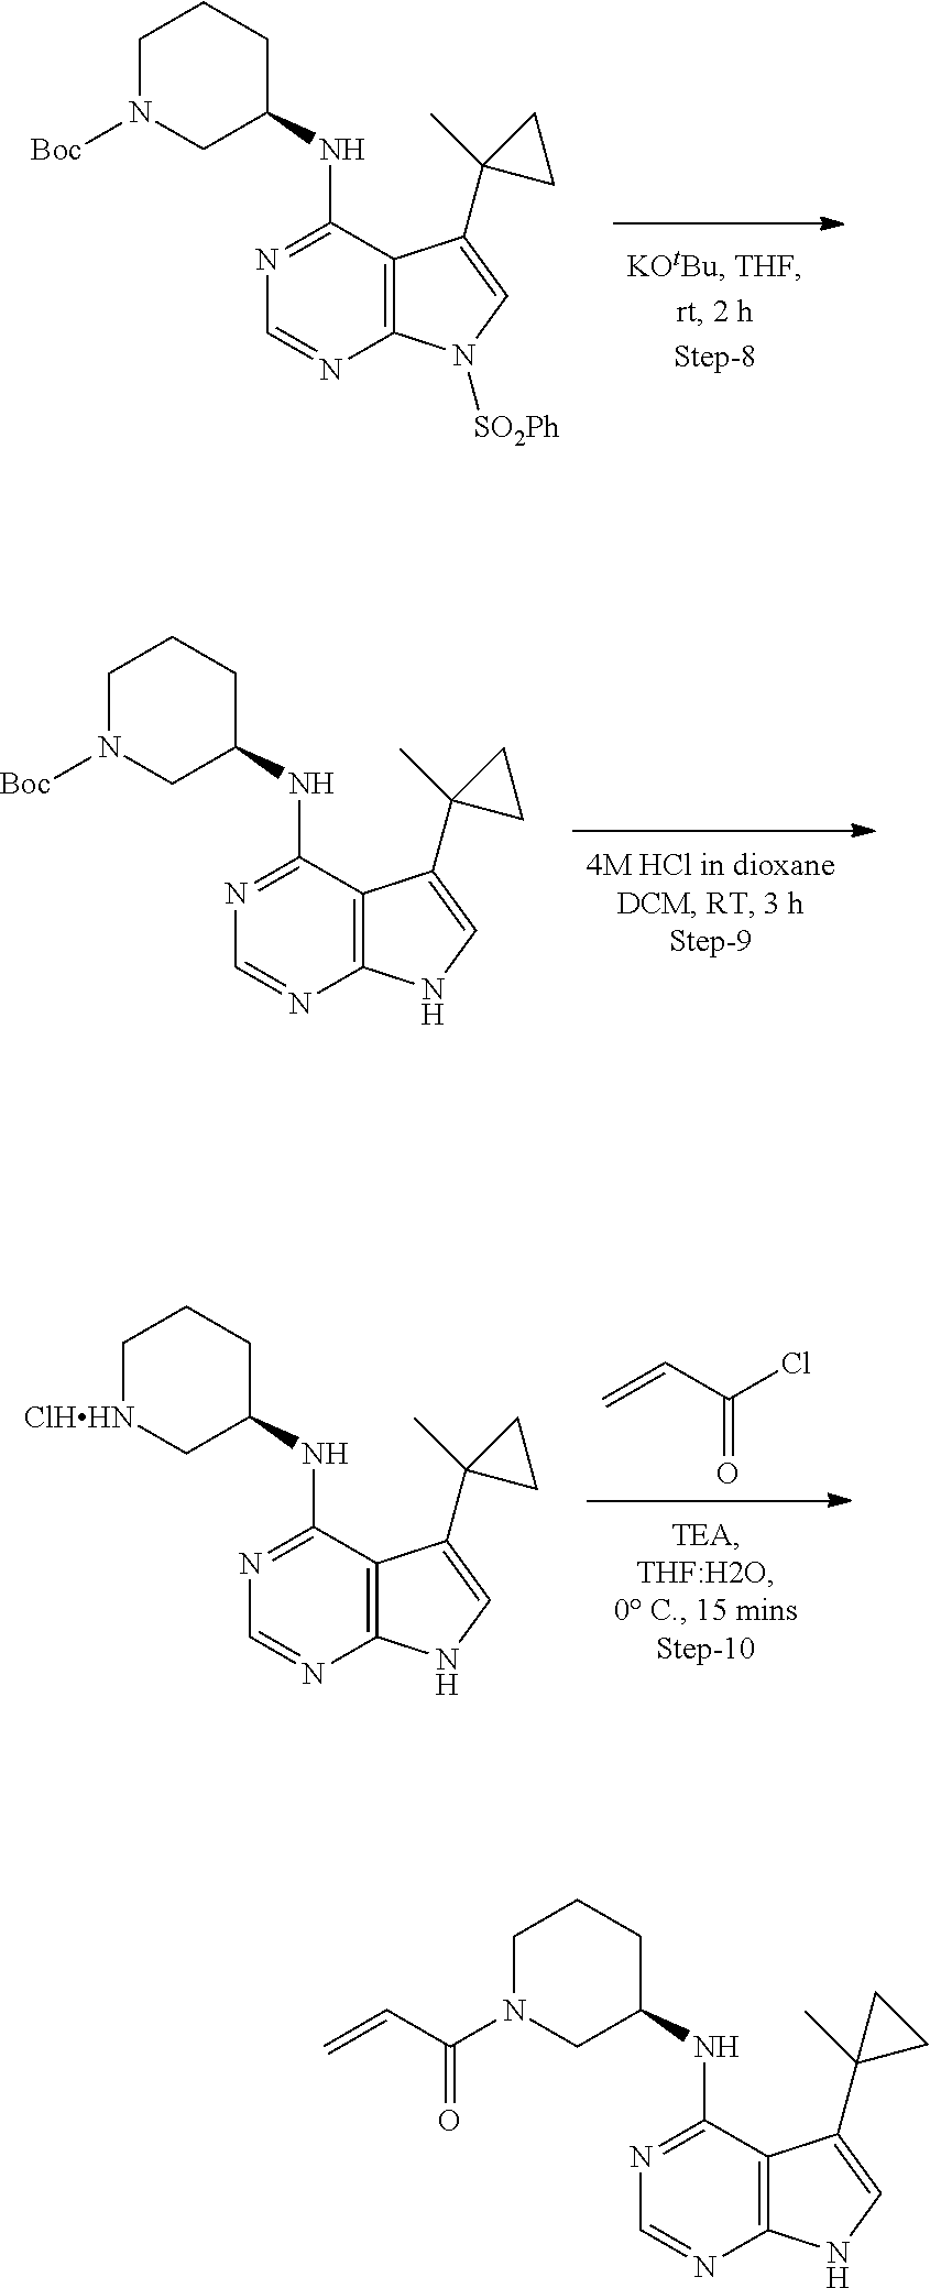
C1N([Boc])CC(NC2=NC=NC3=C2C(C2(C)CC2)=CN3[SO2Ph])CC1.C1N([Boc])CC(NC2=NC=NC3=C2C(C2(C)CC2)=CN3)CC1.C=CC(Cl)=O.C1[ClHHN]CC(NC2=NC=NC3=C2C(C2(C)CC2)=CN3)CC1.C1CCC(NC2=NC=NC3=C2C(C2(C)CC2)=CN3)CN1C(C=C)=O
